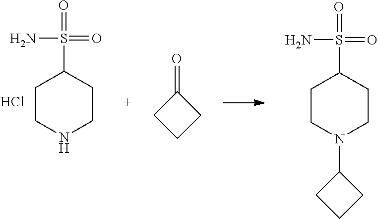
C1CN(C2CCC2)CCC1S(=O)(=O)N.C1CNCCC1S(=O)(=O)N.Cl.C1CCC1=O
